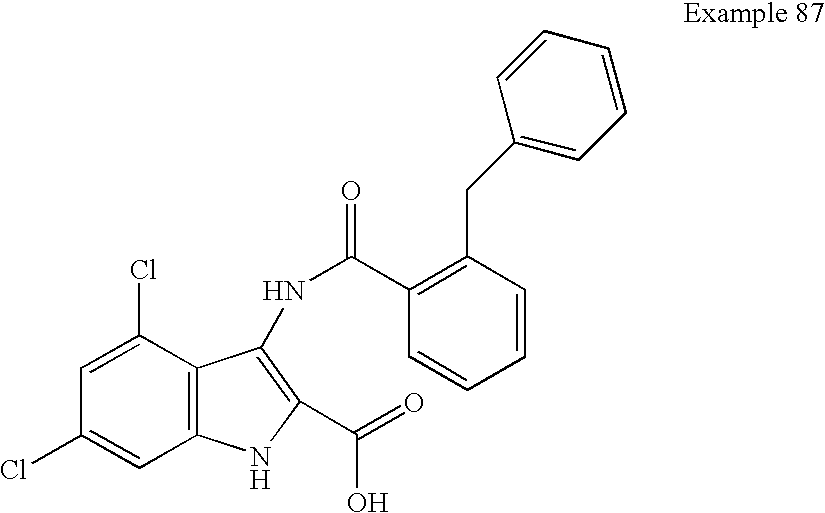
C1=C(Cl)C2=C(C=C1Cl)NC(C(O)=O)=C2NC(C1=C(CC2=CC=CC=C2)C=CC=C1)=O
